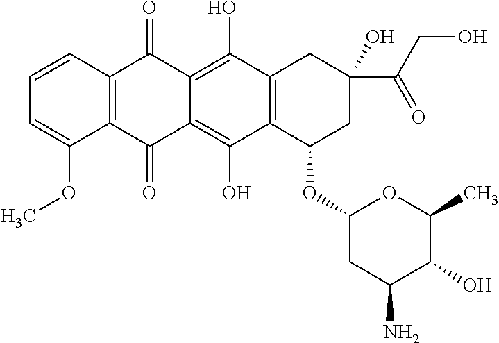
C1=CC2=C(C(OC)=C1)C(=O)C1=C(O)C3=C(C(O)=C1C2=O)CC(C(CO)=O)(O)CC3OC1CC(N)C(O)C(C)O1
